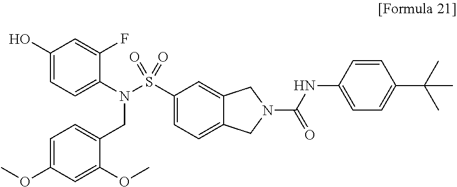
C1=C(O)C=C(F)C(N(S(C2=CC=C3C(=C2)CN(C(NC2=CC=C(C(C)(C)C)C=C2)=O)C3)(=O)=O)CC2=CC=C(OC)C=C2OC)=C1
